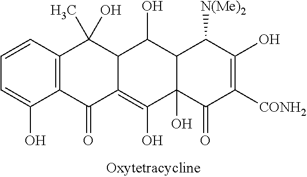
C1=CC=C(O)C2=C1C(O)(C)C1C(=C(O)C3(O)C(C1O)C([N(Me)2])C(O)=C([CONH2])C3=O)C2=O
